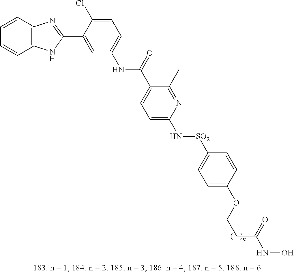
N(C1=CC=C(Cl)C(C2=NC3=C(N2)C=CC=C3)=C1)C(=O)C1=CC=C(N[SO2]C2=CC=C(OCCC(=O)NO)C=C2)N=C1C
